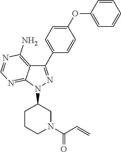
C1(C2=CC=C(OC3=CC=CC=C3)C=C2)=NN(C2CCCN(C(C=C)=O)C2)C2=NC=NC(N)=C12
